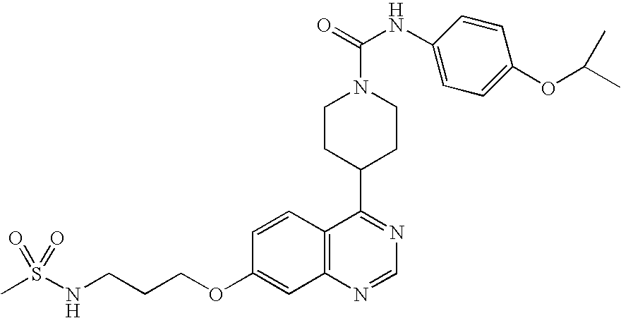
C1CC(C2=NC=NC3=C2C=CC(OCCCNS(C)(=O)=O)=C3)CCN1C(=O)NC1=CC=C(OC(C)C)C=C1
